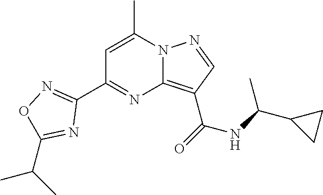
C1=C(C)N2C(=C(C(=O)NC(C3CC3)C)C=N2)N=C1C1=NOC(C(C)C)=N1
